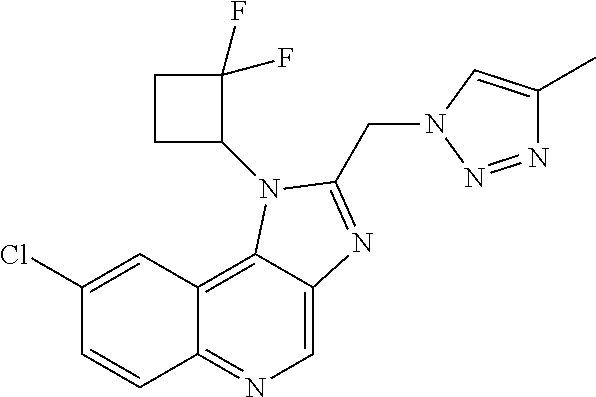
C1(Cl)=CC2=C3C(=CN=C2C=C1)N=C(CN1C=C(C)N=N1)N3C1C(F)(F)CC1
